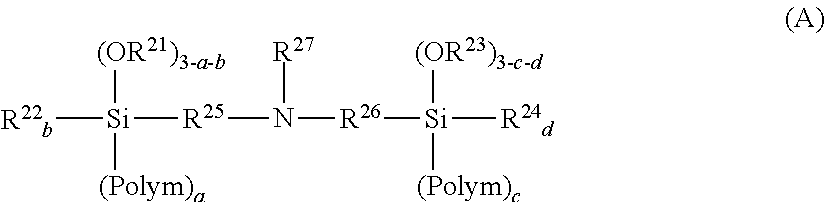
[R22b][Si]([(OR21)3-a-b])([(Polym)a])[R25]N([R27])[R26][Si]([(OR23)3-c-d])([(Polym)c])[R24d]
